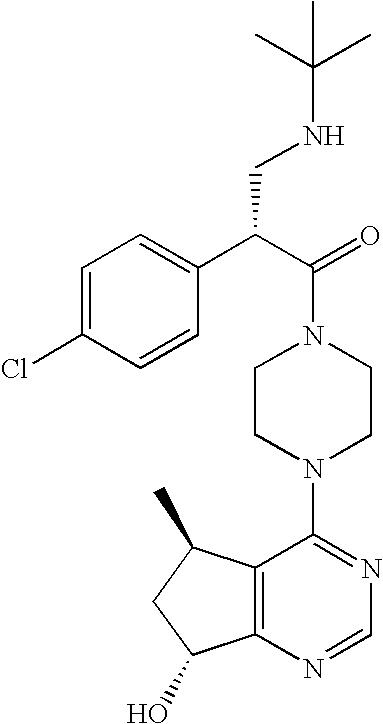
C(N1CCN(C2=NC=NC3=C2C(C)CC3O)CC1)(C(C1=CC=C(Cl)C=C1)CNC(C)(C)C)=O
